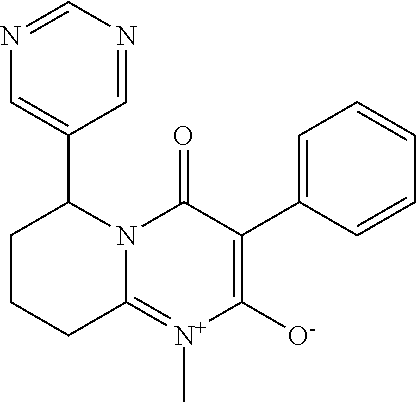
C12=[N+](C)C([O-])=C(C3=CC=CC=C3)C(=O)N1C(C1=CN=CN=C1)CCC2
